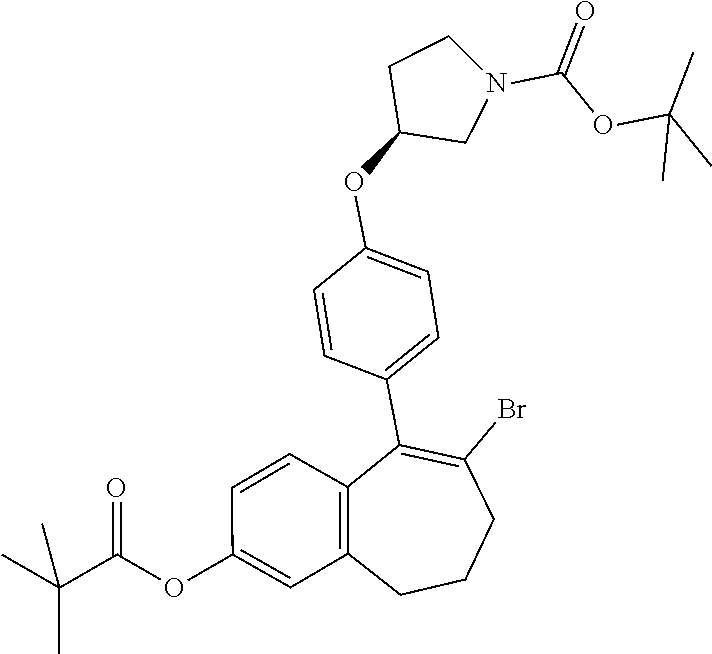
CC(OC(N1CCC(OC2=CC=C(C3=C(Br)CCCC4=C3C=CC(OC(C(C)(C)C)=O)=C4)C=C2)C1)=O)(C)C
